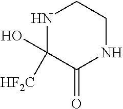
N1C([HF2C])(O)C(=O)NCC1
